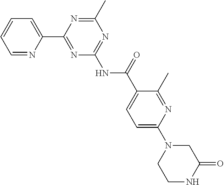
C1=NC(C2=NC(NC(C3=CC=C(N4CCNC(=O)C4)N=C3C)=O)=NC(C)=N2)=CC=C1
